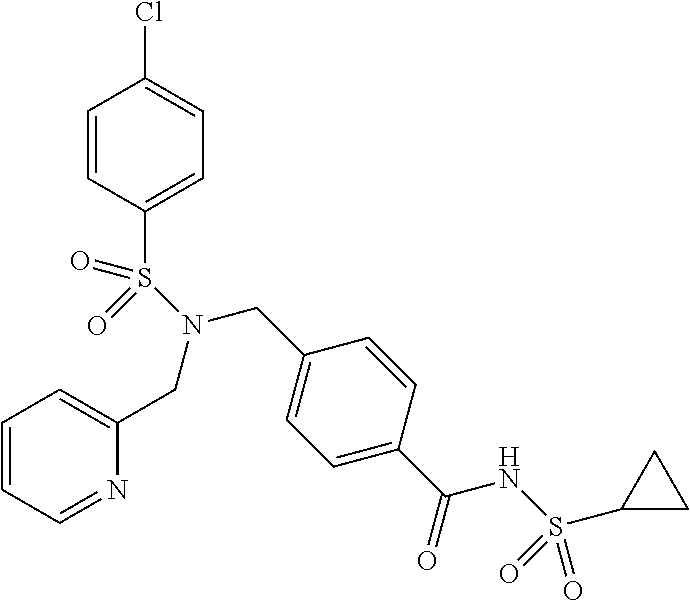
C1=CC=NC(CN(CC2=CC=C(C(=O)NS(C3CC3)(=O)=O)C=C2)S(C2=CC=C(Cl)C=C2)(=O)=O)=C1
